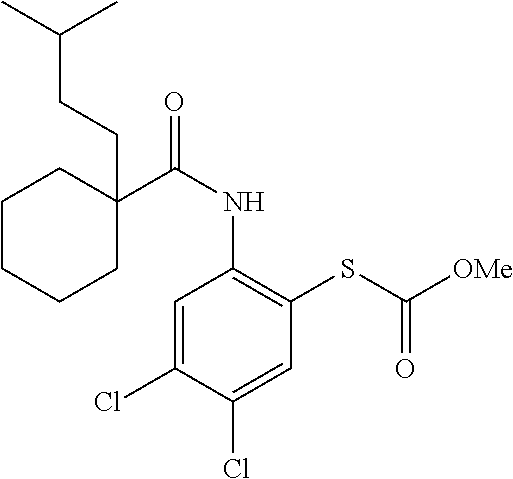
C1=C(Cl)C(Cl)=CC(SC([OMe])=O)=C1NC(=O)C1(CCC(C)C)CCCCC1
